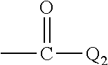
CC(=O)[Q2]
